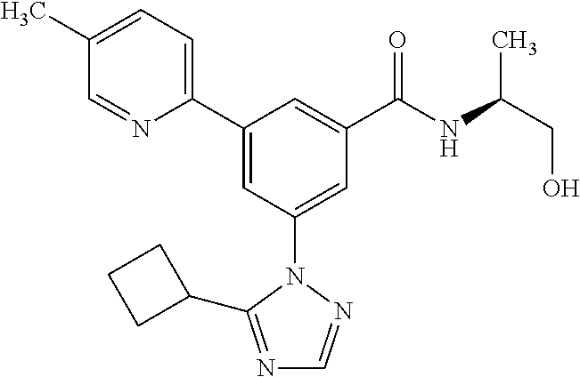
C1(C2=CC(N3N=CN=C3C3CCC3)=CC(C(NC(CO)C)=O)=C2)=CC=C(C)C=N1
